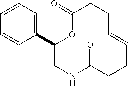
C1(C2=CC=CC=C2)CNC(=O)CCC=CCCC(=O)O1
